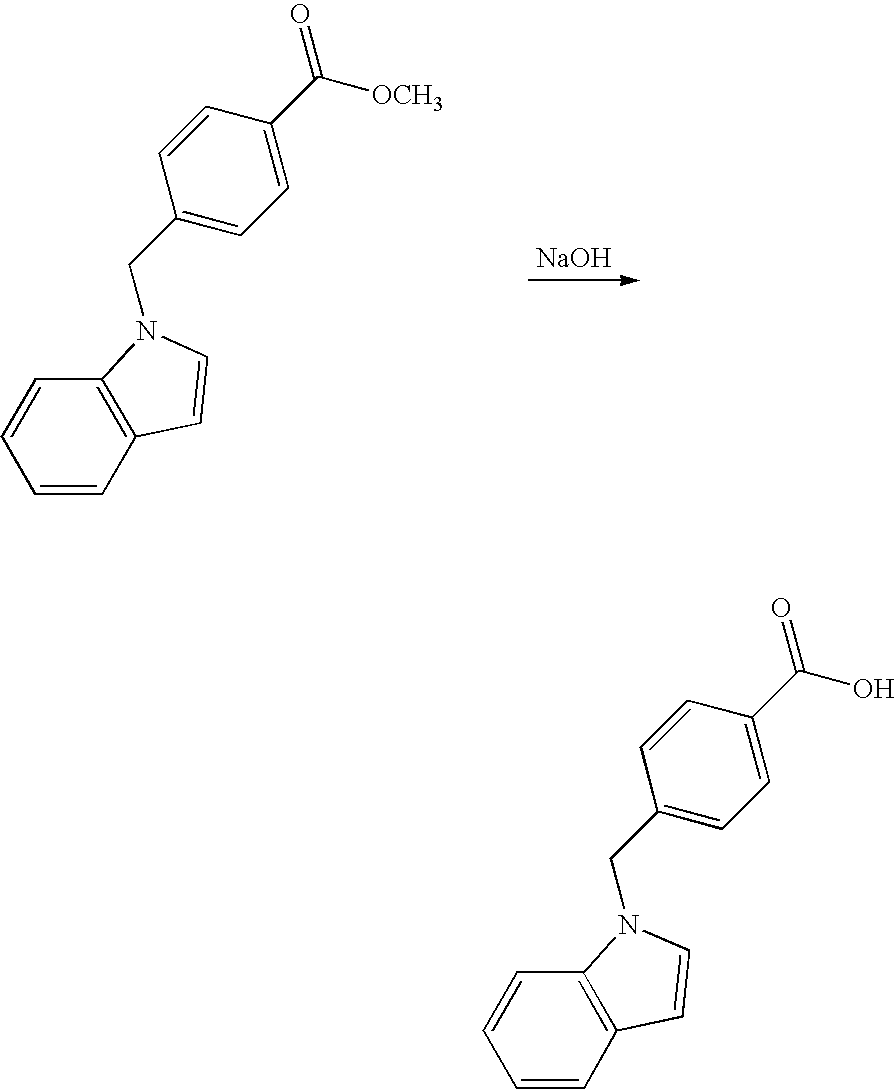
[NaOH].C1=CC2=C(C=C1)N(CC1=CC=C(C(=O)[OCH3])C=C1)C=C2.C1=CC2=C(C=C1)N(CC1=CC=C(C(=O)O)C=C1)C=C2
